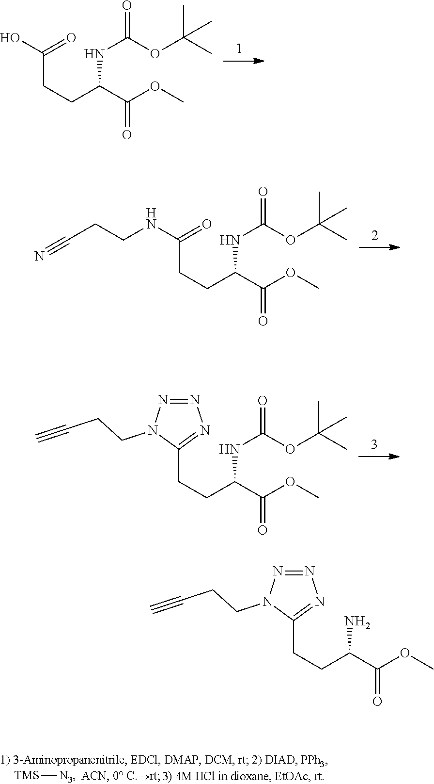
[TMS][N3].C(CCC(C(OC)=O)NC(=O)OC(C)(C)C)(O)=O.C(CCC(C(OC)=O)NC(=O)OC(C)(C)C)(NCCC#N)=O.C1(CCC(C(OC)=O)NC(=O)OC(C)(C)C)=NN=NN1CCC#C.C1(CCC(C(OC)=O)N)=NN=NN1CCC#C
